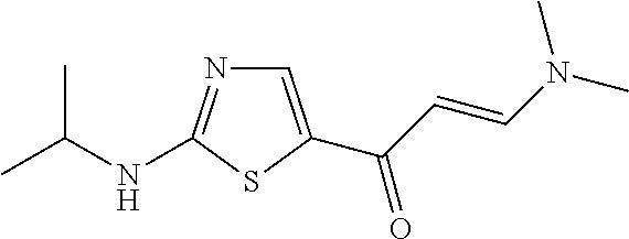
C1=C(C(C=CN(C)C)=O)SC(NC(C)C)=N1
